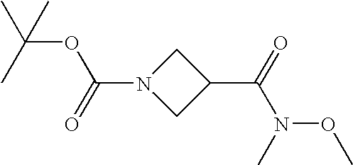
CC(C)(OC(N1CC(C(=O)N(C)OC)C1)=O)C
